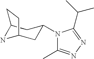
N1(C2CC3NC(C2)CC3)C(C)=NN=C1C(C)C
